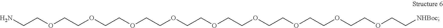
O(CCOCCOCCOCCOCCOCCOCCOCCOCC[NHBoc])CCN
